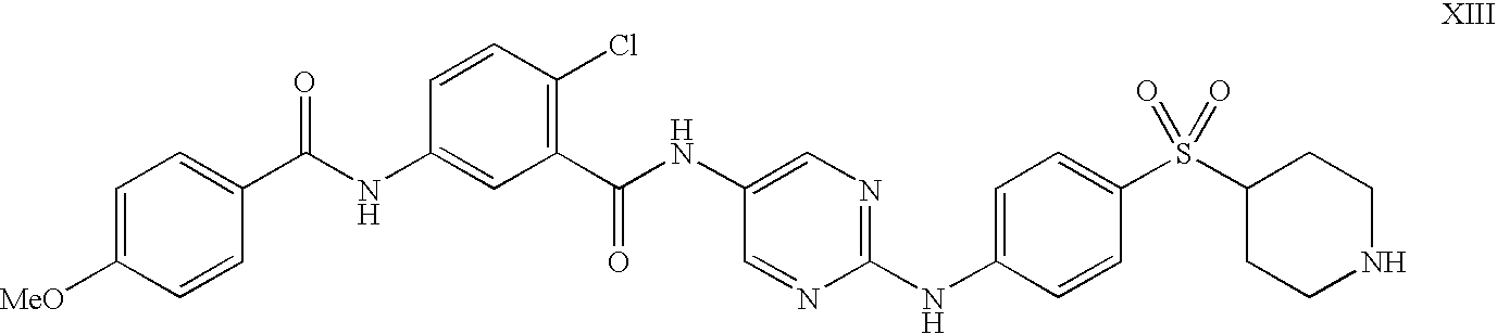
C1=C([MeO])C=CC(C(NC2=CC(C(NC3=CN=C(NC4=CC=C(S(C5CCNCC5)(=O)=O)C=C4)N=C3)=O)=C(Cl)C=C2)=O)=C1
